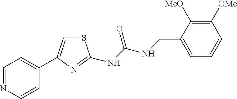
C1=NC=CC(C2=CSC(NC(NCC3=CC=CC([OMe])=C3[MeO])=O)=N2)=C1
